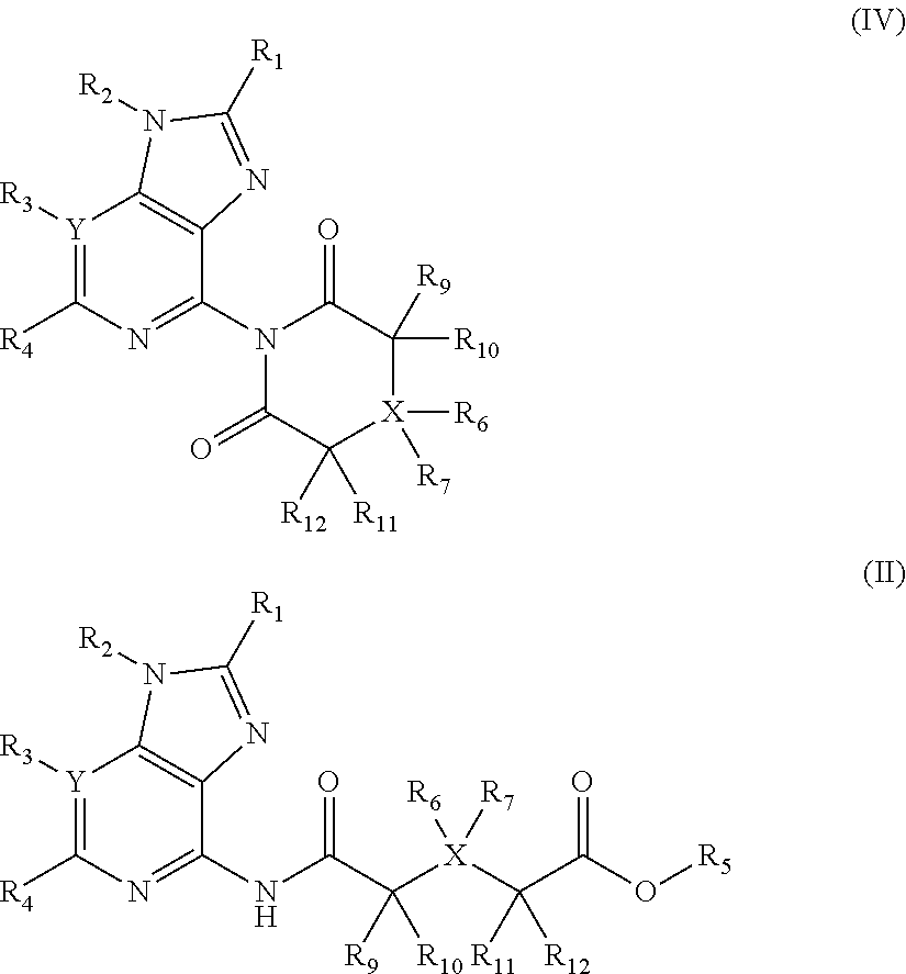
[Y]1([R3])=C([R4])N=C(N2C(=O)C([R12])([R11])[X]([R6])([R7])C([R10])([R9])C2=O)C2=C1N([R2])C([R1])=N2.[Y]1([R3])=C([R4])N=C(NC(=O)C([X](C(C(O[R5])=O)([R11])[R12])([R6])[R7])([R9])[R10])C2=C1N([R2])C([R1])=N2
